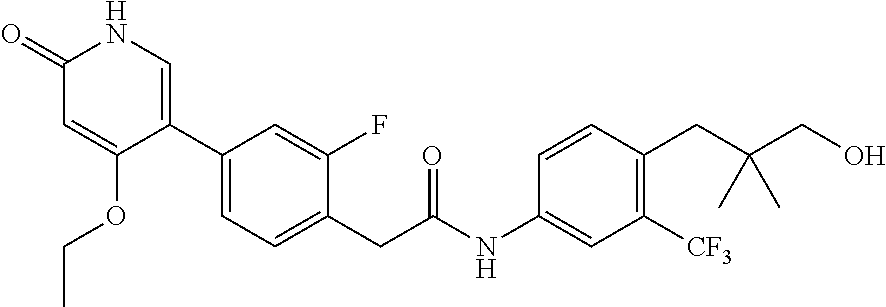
C1(C2=CNC(=O)C=C2OCC)=CC=C(CC(NC2=CC([CF3])=C(CC(CO)(C)C)C=C2)=O)C(F)=C1
